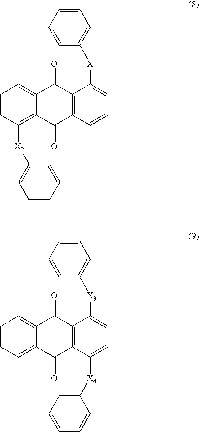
C1=CC([X2]C2=CC=CC=C2)=C2C(=C1)C(=O)C1=C(C2=O)C=CC=C1[X1]C1=CC=CC=C1.C1=CC=C2C(=C1)C(=O)C1=C(C2=O)C([X4]C2=CC=CC=C2)=CC=C1[X3]C1=CC=CC=C1
